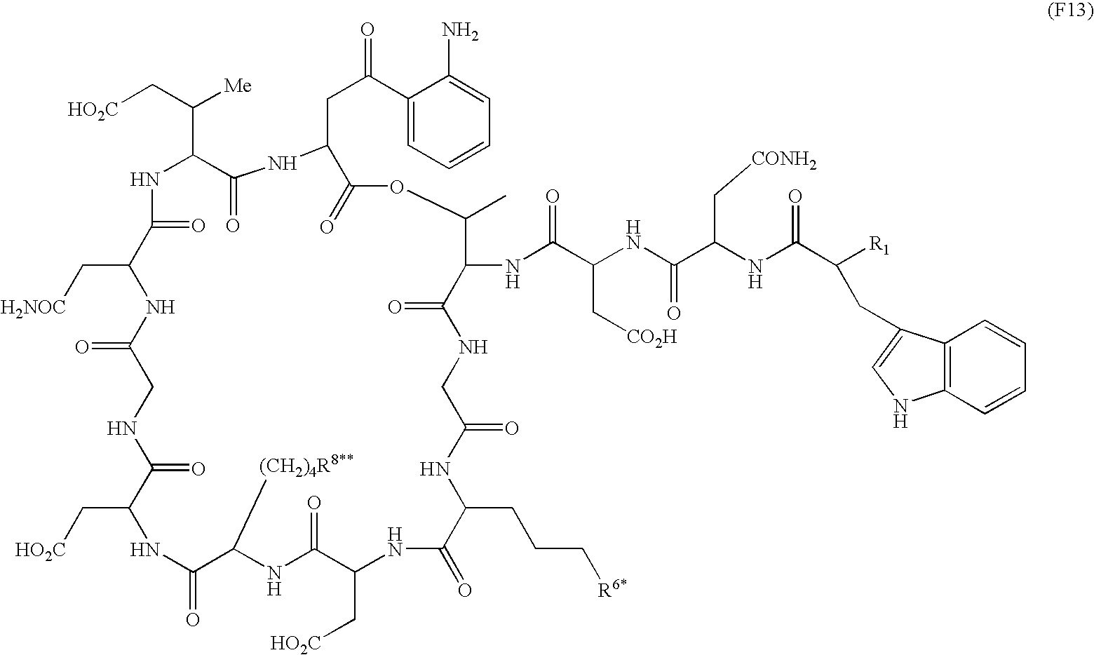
C1(=O)C(C[H2NOC])NC(=O)CNC(=O)C(C[HO2C])NC(=O)C([(CH2)4R8**])NC(=O)C(C[HO2C])NC(=O)C(CCC[R6*])NC(=O)CNC(=O)C(NC(C(NC(C(NC(C([R1])CC2=CNC3=C2C=CC=C3)=O)C[CONH2])=O)C[CO2H])=O)C(C)OC(=O)C(CC(=O)C2=CC=CC=C2N)NC(=O)C(C(C[HO2C])[Me])N1
